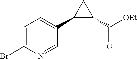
C1(Br)=CC=C(C2C(C([OEt])=O)C2)C=N1
